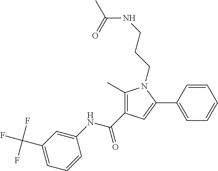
C1(C)=C(C(NC2=CC(C(F)(F)F)=CC=C2)=O)C=C(C2=CC=CC=C2)N1CCCNC(C)=O
